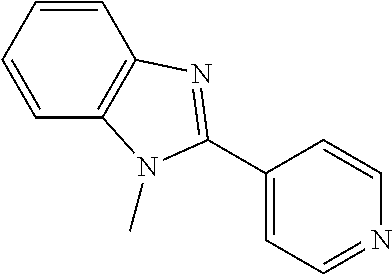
C1=CC2=C(C=C1)N=C(C1=CC=NC=C1)N2C
